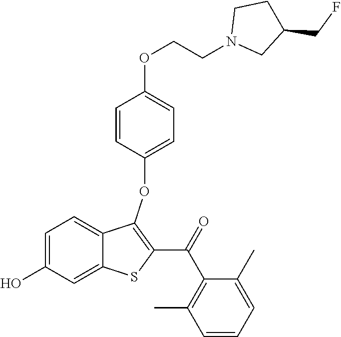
C1=C(O)C=C2C(=C1)C(OC1=CC=C(OCCN3CC(CF)CC3)C=C1)=C(C(=O)C1=C(C)C=CC=C1C)S2
